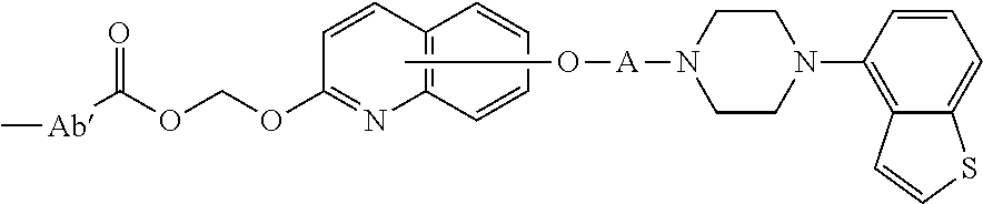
CO[A]N1CCN(C2=C3C(=CC=C2)SC=C3)CC1.C1(OCOC([Ab]C)=O)=NC2=C(C=C1)C=CC=C2
